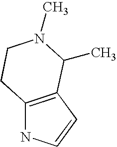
C12=C(C=CN1)C(C)N(C)CC2
